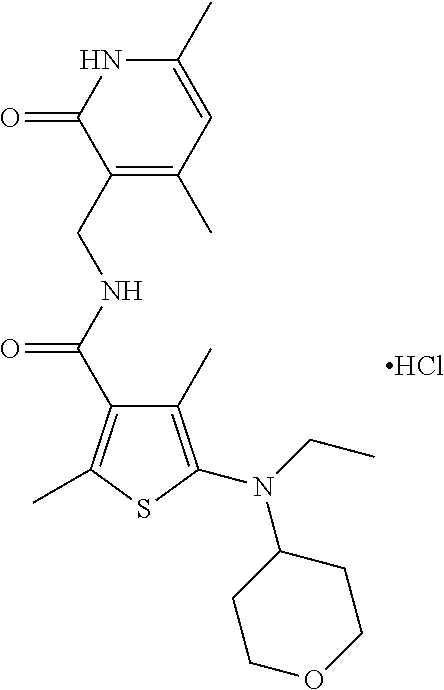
C1(CNC(=O)C2=C(C)SC(N(CC)C3CCOCC3)=C2C)=C(C)C=C(C)NC1=O.Cl
